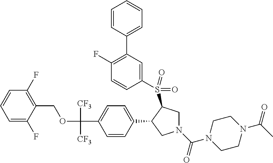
O(C(C1=CC=C(C2CN(C(N3CCN(C(C)=O)CC3)=O)CC2S(C2=CC(C3=CC=CC=C3)=C(F)C=C2)(=O)=O)C=C1)([CF3])[CF3])CC1=C(F)C=CC=C1F
